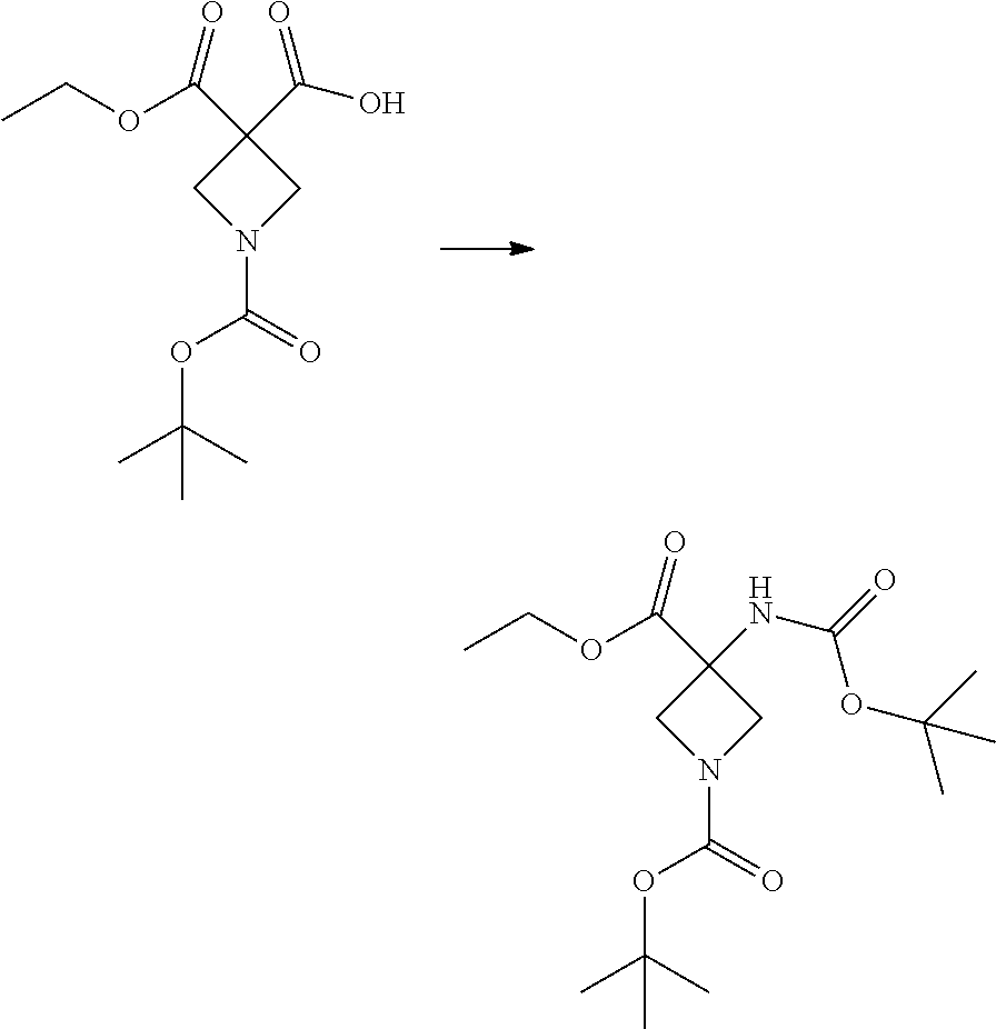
O(C(N1CC(C(OCC)=O)(C(=O)O)C1)=O)C(C)(C)C.O(C(N1CC(C(OCC)=O)(NC(=O)OC(C)(C)C)C1)=O)C(C)(C)C
